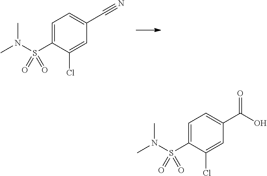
C1=C(S(N(C)C)(=O)=O)C(Cl)=CC(C#N)=C1.C1=C(S(N(C)C)(=O)=O)C(Cl)=CC(C(O)=O)=C1
